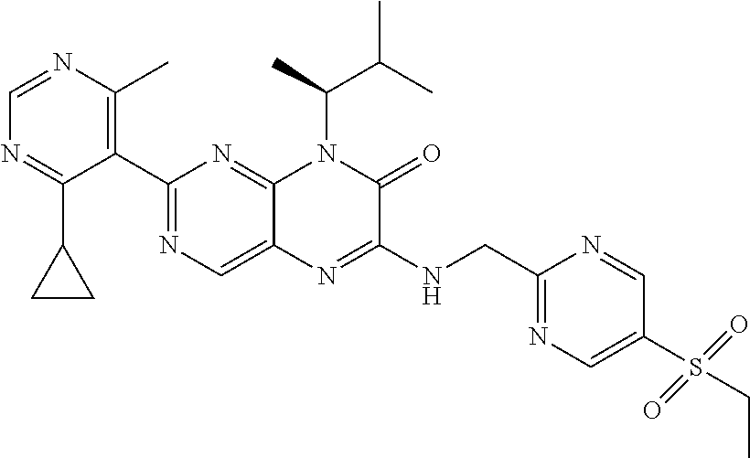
C1(C2=NC=C3C(=N2)N(C(C)C(C)C)C(=O)C(NCC2=NC=C(S(CC)(=O)=O)C=N2)=N3)=C(C)N=CN=C1C1CC1
